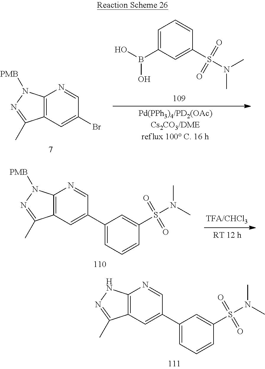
C1=C(B(O)O)C=C(S(N(C)C)(=O)=O)C=C1.C12=C(C=C(Br)C=N1)C(C)=NN2[PMB].C12=C(C=C(C3=CC=CC(S(N(C)C)(=O)=O)=C3)C=N1)C(C)=NN2[PMB].C12=C(C=C(C3=CC=CC(S(N(C)C)(=O)=O)=C3)C=N1)C(C)=NN2
